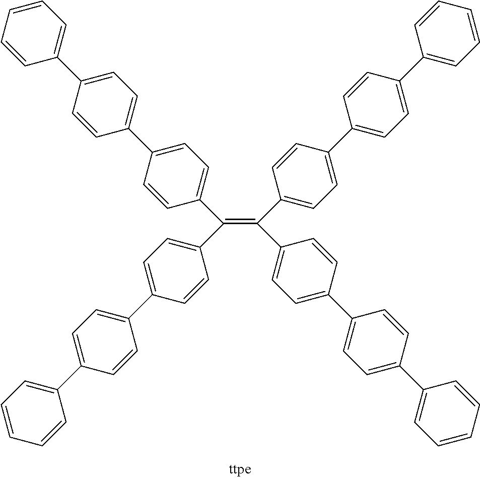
C(=C(C1=CC=C(C2=CC=C(C3=CC=CC=C3)C=C2)C=C1)C1=CC=C(C2=CC=C(C3=CC=CC=C3)C=C2)C=C1)(C1=CC=C(C2=CC=C(C3=CC=CC=C3)C=C2)C=C1)C1=CC=C(C2=CC=C(C3=CC=CC=C3)C=C2)C=C1
